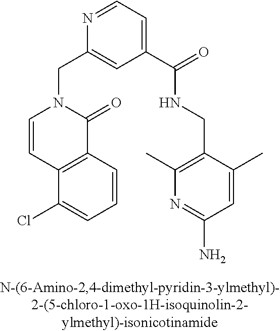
C1(C(NCC2=C(C)N=C(N)C=C2C)=O)=CC=NC(CN2C=CC3=C(C2=O)C=CC=C3Cl)=C1
